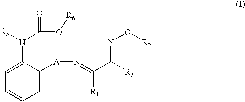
C1=C([A]N=C(C([R3])=NO[R2])[R1])C(N(C(=O)O[R6])[R5])=CC=C1
